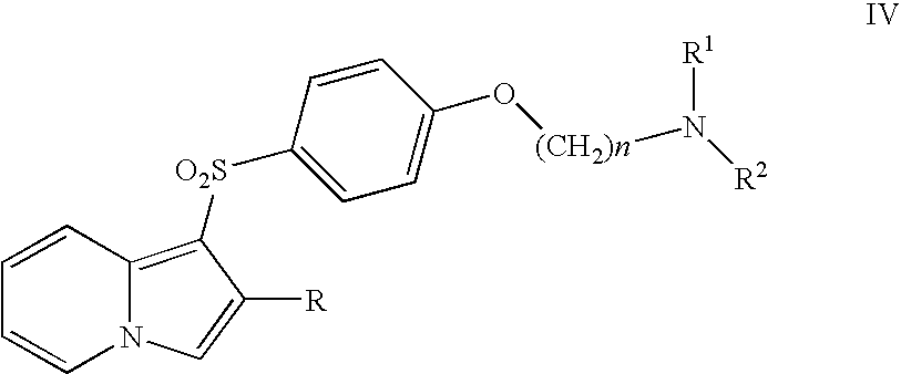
N12C(=C([O2S]C3=CC=C(O[(CH2)n]N([R2])[R1])C=C3)C([R])=C1)C=CC=C2
